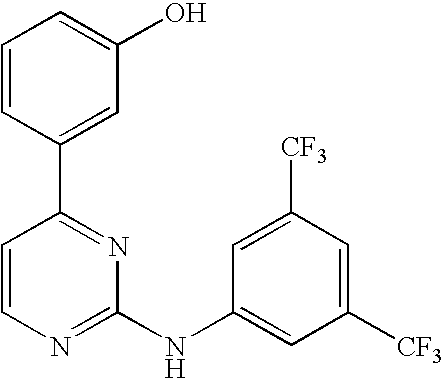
C1=CC(C2=NC(NC3=CC([CF3])=CC([CF3])=C3)=NC=C2)=CC(O)=C1
